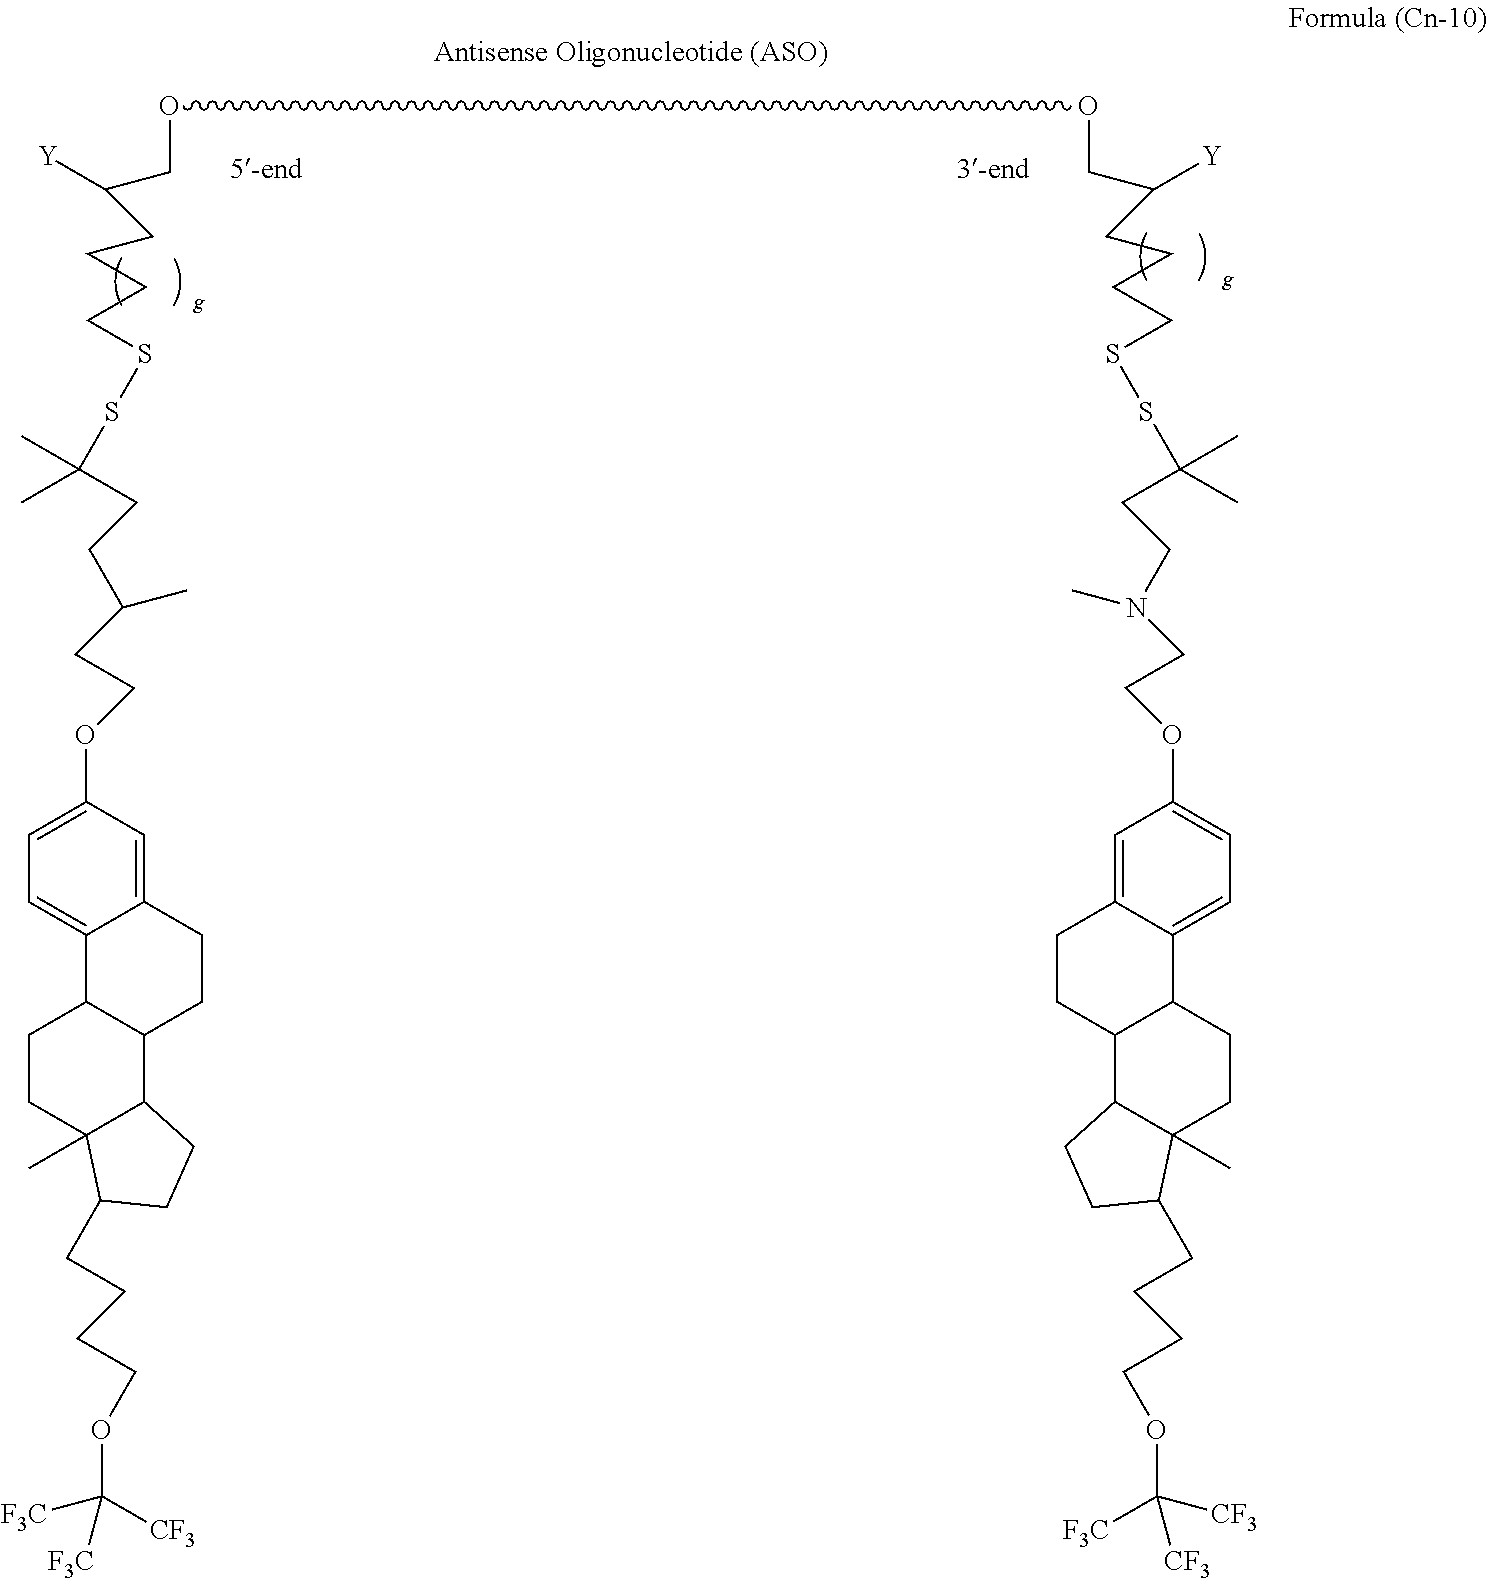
O(CC(CCCCSSC(CCC(CCOC1=CC=C2C(=C1)CCC1C2CCC2(C)C1CCC2CCCCOC([CF3])([F3C])[F3C])C)(C)C)[Y])OCC(CCCCSSC(CCN(CCOC1=CC=C2C(=C1)CCC1C2CCC2(C)C1CCC2CCCCOC([F3C])([CF3])[CF3])C)(C)C)[Y]
